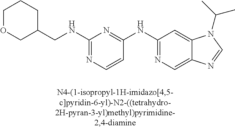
C1=CC(NC2=NC=C3C(=C2)N(C(C)C)C=N3)=NC(NCC2CCCOC2)=N1
